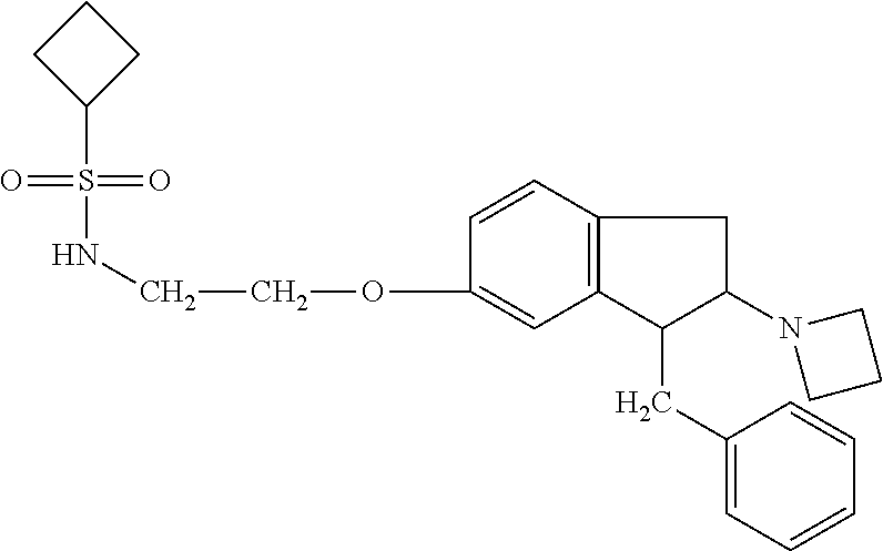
O(C1=CC2=C(C=C1)CC(N1CCC1)C2CC1=CC=CC=C1)CCNS(=O)(=O)C1CCC1
